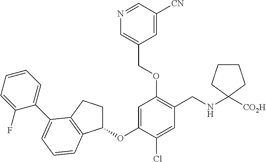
C1=C(OC2CCC3=C2C=CC=C3C2=CC=CC=C2F)C(Cl)=CC(CNC2([CO2H])CCCC2)=C1OCC1=CN=CC([CN])=C1
